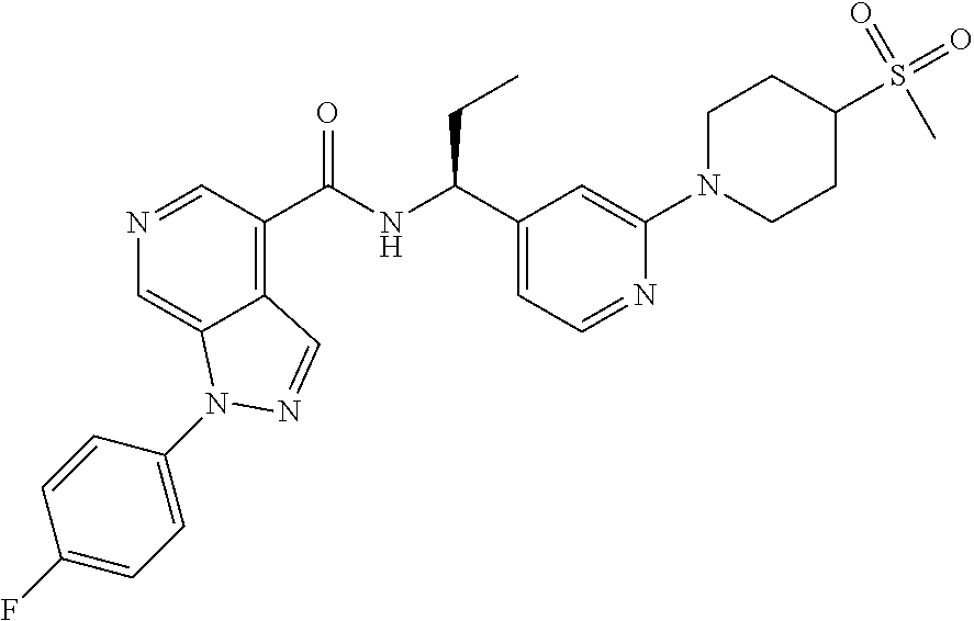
N1=CC(C(NC(C2=CC=NC(N3CCC(S(=O)(C)=O)CC3)=C2)CC)=O)=C2C(=C1)N(C1=CC=C(F)C=C1)N=C2
